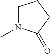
C1N(C)C(=O)CC1
